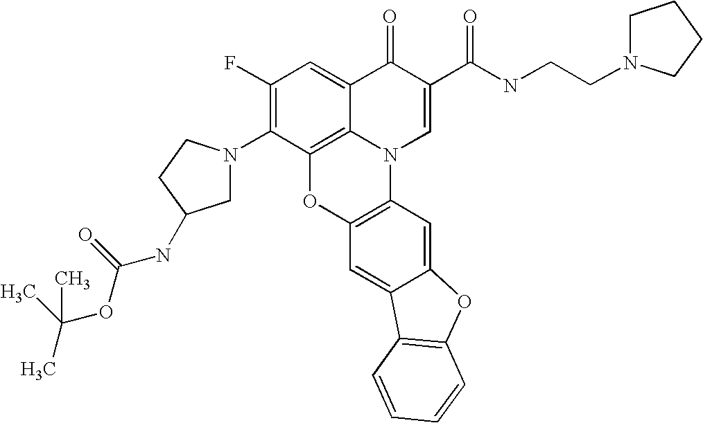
C1(F)=C(N2CC(NC(OC(C)(C)C)=O)CC2)C2=C3C(=C1)C(=O)C(C(NCCN1CCCC1)=O)=CN3C1=C(O2)C=C2C(=C1)OC1=C2C=CC=C1
